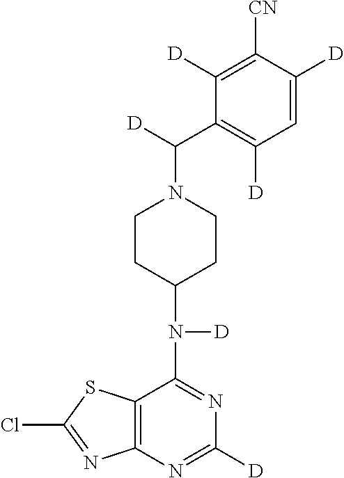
C12=C(N=C([D])N=C1N([D])C1CCN(C([D])C3=C([D])C=C([D])C([CN])=C3[D])CC1)N=C(Cl)S2
